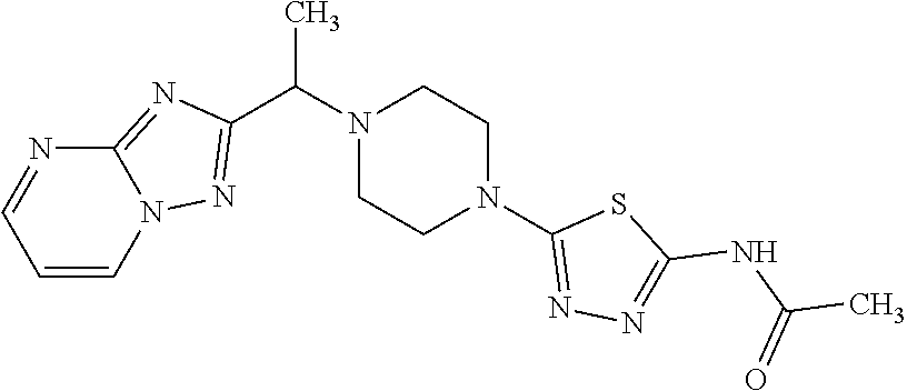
C(N1CCN(C2=NN=C(NC(C)=O)S2)CC1)(C)C1=NN2C=CC=NC2=N1
